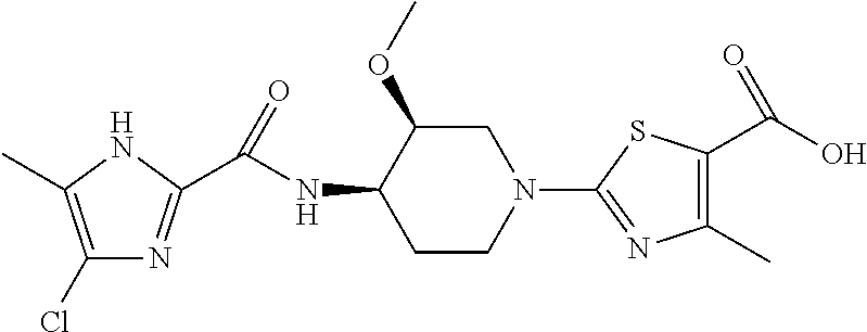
C1(Cl)=C(C)NC(C(NC2C(OC)CN(C3=NC(C)=C(C(O)=O)S3)CC2)=O)=N1
